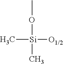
C[Si]([O1/2])(OC)C
